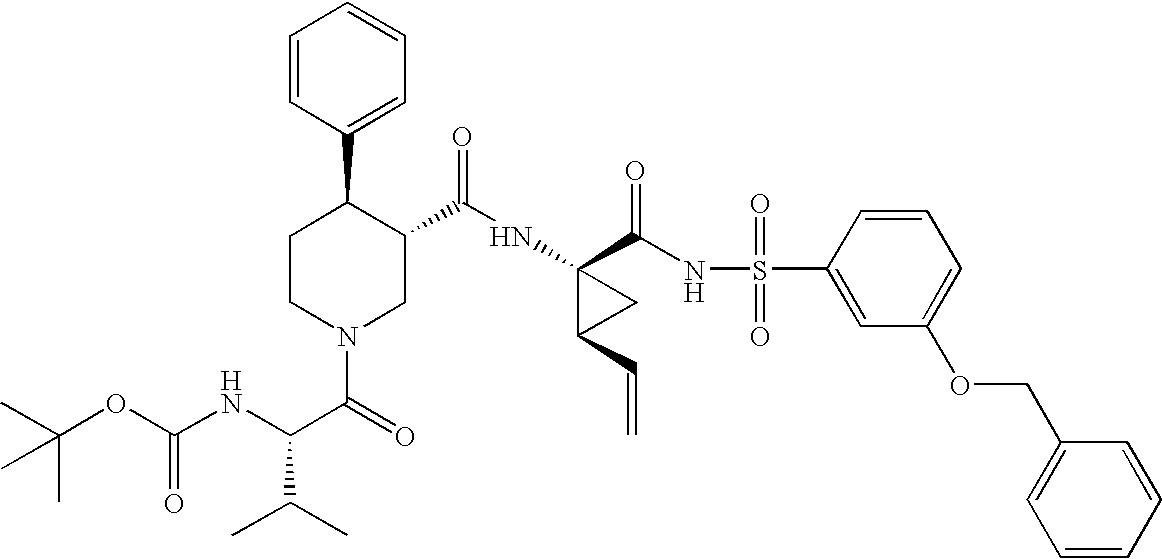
N(C1(C(NS(C2=CC(OCC3=CC=CC=C3)=CC=C2)(=O)=O)=O)C(C=C)C1)C(=O)C1C(C2=CC=CC=C2)CCN(C(=O)C(NC(OC(C)(C)C)=O)C(C)C)C1
